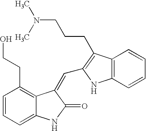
C1=CC=C2C(=C1CCO)C(=CC1=C(CCCN(C)C)C3=C(N1)C=CC=C3)C(=O)N2
